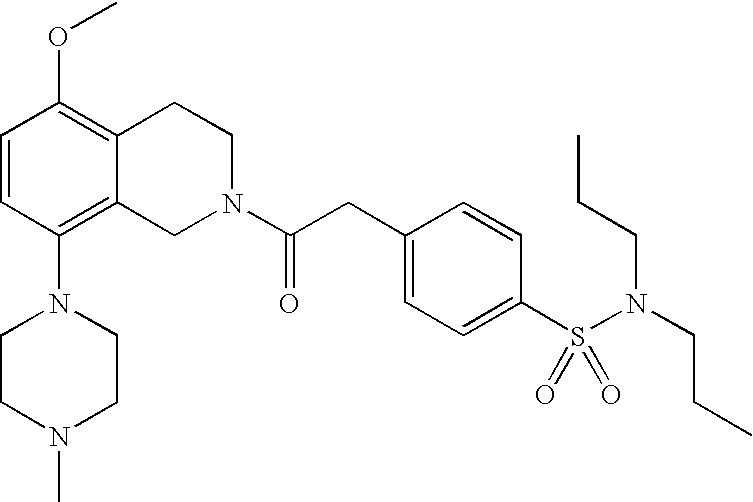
O(C1=C2C(=C(N3CCN(C)CC3)C=C1)CN(C(CC1=CC=C(S(N(CCC)CCC)(=O)=O)C=C1)=O)CC2)C
